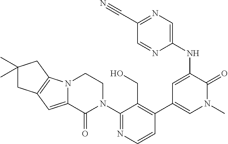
C1=CN=C(N2CCN3C(=CC4=C3CC(C)(C)C4)C2=O)C(CO)=C1C1=CN(C)C(=O)C(NC2=CN=C(C#N)C=N2)=C1
